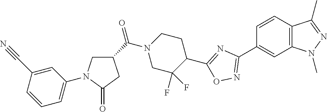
C1=CC2=C(C=C1C1=NOC(C3CCN(C(=O)C4CN(C5=CC=CC(C#N)=C5)C(=O)C4)CC3(F)F)=N1)N(C)N=C2C
